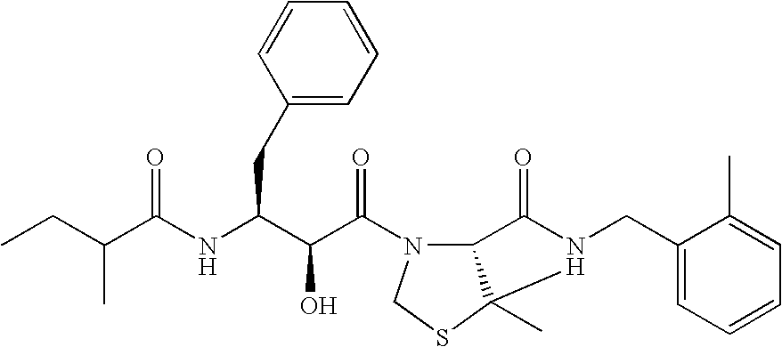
C(NC(C(C(=O)N1C2C(C)(SC1)N(CC1=CC=CC=C1C)C2=O)O)CC1=CC=CC=C1)(=O)C(C)CC
